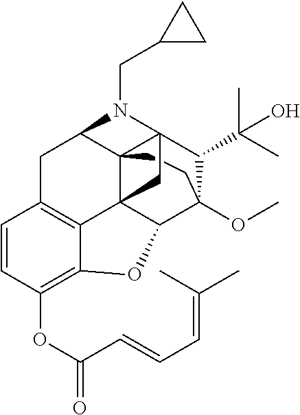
C123C45C6C(OC)(C(C(C)(C)O)C1(N(CC1CC1)C2CC1=C4C(=C(OC(=O)C=CC=C(C)C)C=C1)O6)C5)CC3
